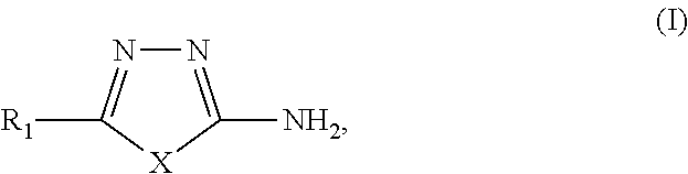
N1=C([NH2])[X]C([R1])=N1
